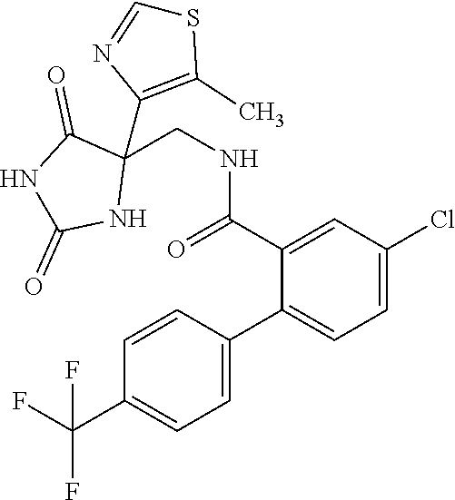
C1(CNC(=O)C2=CC(Cl)=CC=C2C2=CC=C(C(F)(F)F)C=C2)(C2=C(C)SC=N2)C(=O)NC(=O)N1
